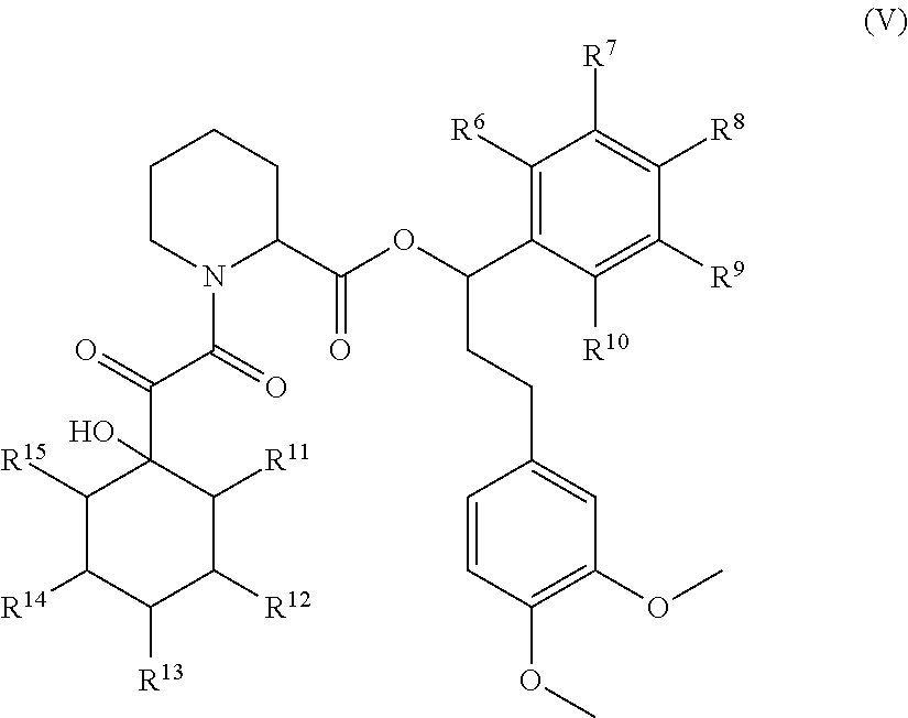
C1CN(C(=O)C(=O)C2(O)C([R15])C([R14])C([R13])C([R12])C2[R11])C(C(OC(C2=C([R6])C([R7])=C([R8])C([R9])=C2[R10])CCC2=CC(OC)=C(OC)C=C2)=O)CC1
